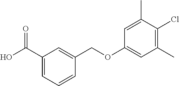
C1(C(O)=O)=CC=CC(COC2=CC(C)=C(Cl)C(C)=C2)=C1
